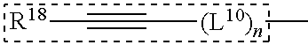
[R18]C#C[(L10)n]C
